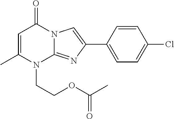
C1=C(C)N(CCOC(C)=O)C2=NC(C3=CC=C(Cl)C=C3)=CN2C1=O
